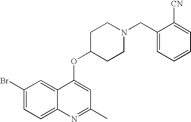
C1(Br)=CC=C2C(=C1)C(OC1CCN(CC3=CC=CC=C3[CN])CC1)=CC(C)=N2
